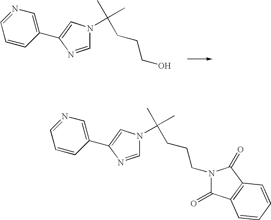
C1(C2=CN(C(C)(C)CCCO)C=N2)=CN=CC=C1.C1(C2=CN(C(C)(C)CCCN3C(=O)C4=C(C3=O)C=CC=C4)C=N2)=CN=CC=C1
